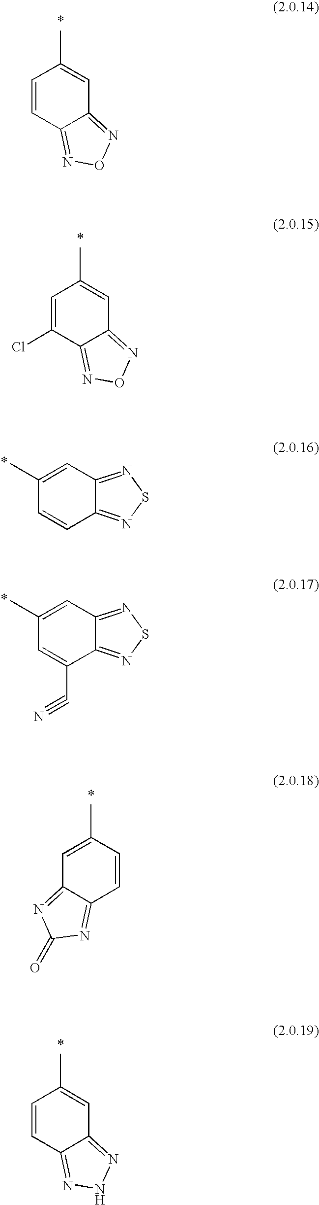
C1=CC2=NON=C2C=C1C.C1=C(Cl)C2=NON=C2C=C1C.C12=NSN=C1C=C(C)C=C2.C12=NSN=C1C=C(C)C=C2C#N.C1=CC2=NC(=O)N=C2C=C1C.C1=CC2=NNN=C2C=C1C
